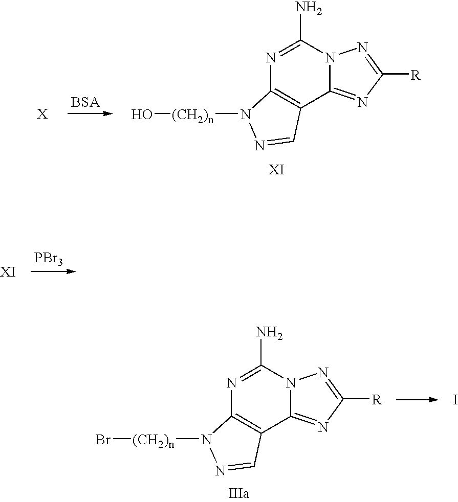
N1=C(N)N2C(=NC([R])=N2)C2=C1N([(CH2)n]O)N=C2.[PBr3].N1=C(N)N2C(=NC([R])=N2)C2=C1N([(CH2)n]Br)N=C2.I
